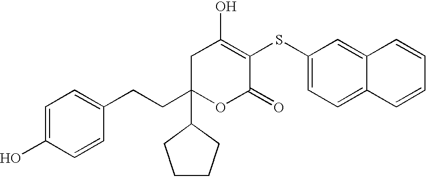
C1C(CCC2=CC=C(O)C=C2)(C2CCCC2)OC(=O)C(SC2=CC=C3C(=C2)C=CC=C3)=C1O
